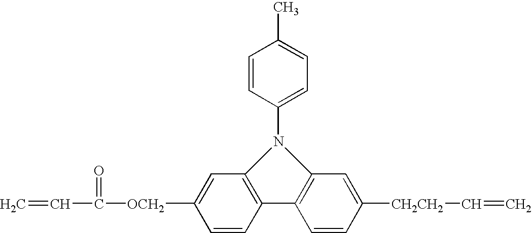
C1=CC([CH2CH2]C=C)=CC2=C1C1=C(C=C([OCH2]C(=O)C=C)C=C1)N2C1=CC=C(C)C=C1
